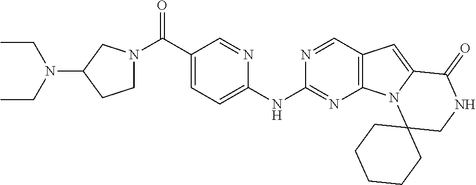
N1(C(C2=CC=C(NC3=NC4=C(C=N3)C=C3N4C4(CNC3=O)CCCCC4)N=C2)=O)CCC(N(CC)CC)C1
